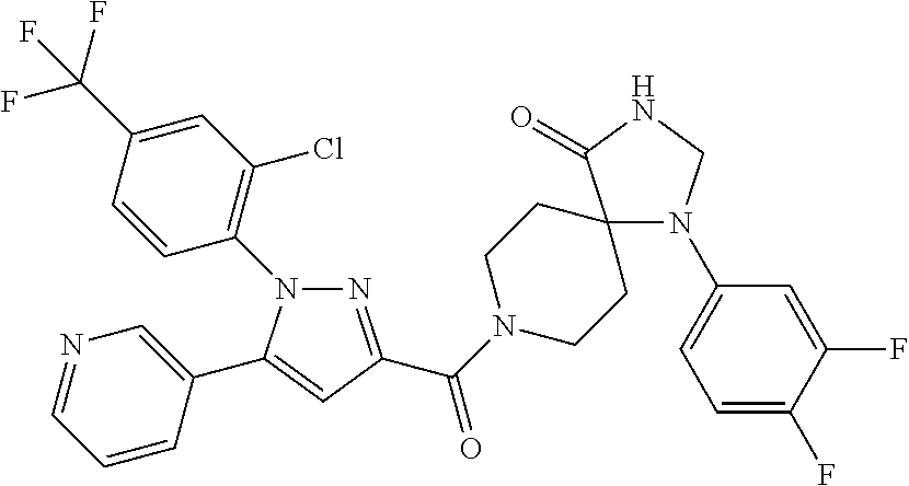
N1(C2=C(Cl)C=C(C(F)(F)F)C=C2)N=C(C(=O)N2CCC3(CC2)N(C2=CC=C(F)C(F)=C2)CNC3=O)C=C1C1=CN=CC=C1
